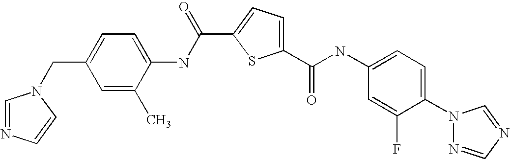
C1(C(NC2=CC=C(N3N=CN=C3)C(F)=C2)=O)=CC=C(C(=O)NC2=CC=C(CN3C=NC=C3)C=C2C)S1
